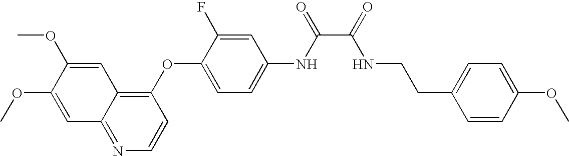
C1=C(OC)C(OC)=CC2=NC=CC(OC3=CC=C(NC(=O)C(=O)NCCC4=CC=C(OC)C=C4)C=C3F)=C12
